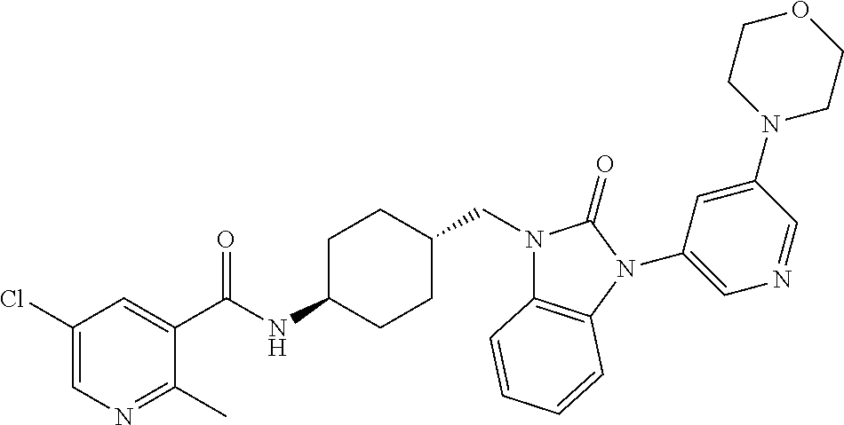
C1(Cl)=CN=C(C)C(C(NC2CCC(CN3C4=C(N(C5=CN=CC(N6CCOCC6)=C5)C3=O)C=CC=C4)CC2)=O)=C1
